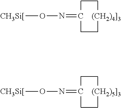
[CH3Si[]ON=C.[(CH2)4]3].[CH3Si[]ON=C.[(CH2)5]3]
